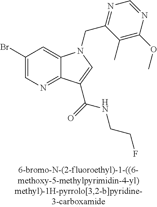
C1(Br)=CN=C2C(=C1)N(CC1=NC=NC(OC)=C1C)C=C2C(NCCF)=O
